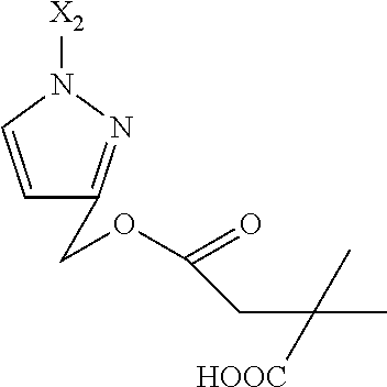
[X2]N1C=CC(COC(=O)CC(C)(C)[HOOC])=N1
